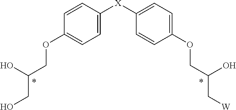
C1=CC([X]C2=CC=C(OCC(O)C[W])C=C2)=CC=C1OCC(O)CO
